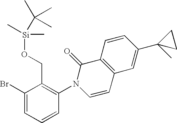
C1(Br)=CC=CC(N2C=CC3=C(C2=O)C=CC(C2(C)CC2)=C3)=C1CO[Si](C(C)(C)C)(C)C
